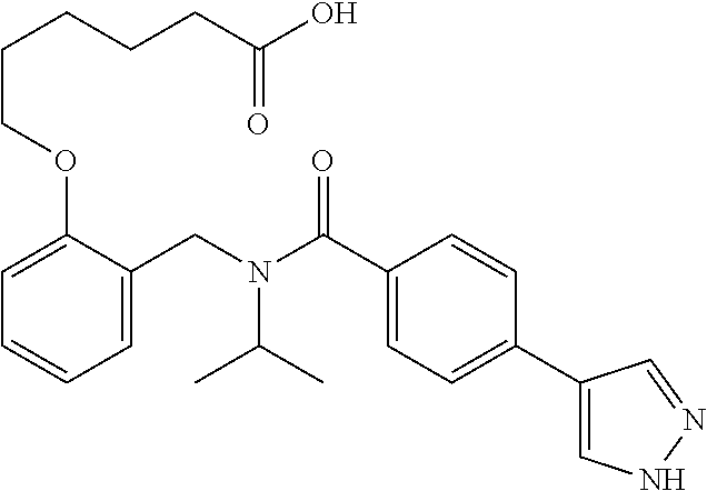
C1=C(CN(C(C2=CC=C(C3=CNN=C3)C=C2)=O)C(C)C)C(OCCCCCC(O)=O)=CC=C1
